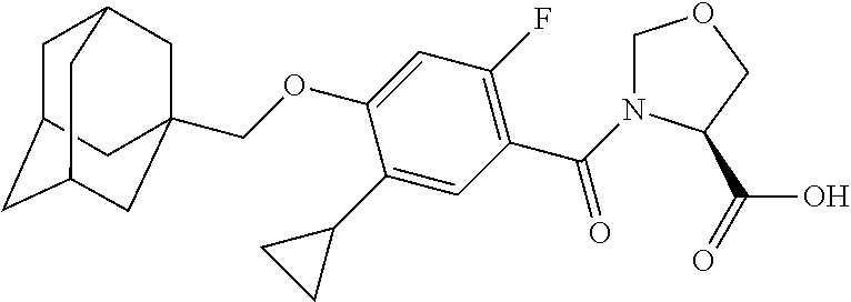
C1C2CC3CC(COC4=CC(F)=C(C(=O)N5COCC5C(O)=O)C=C4C4CC4)(CC1C3)C2
